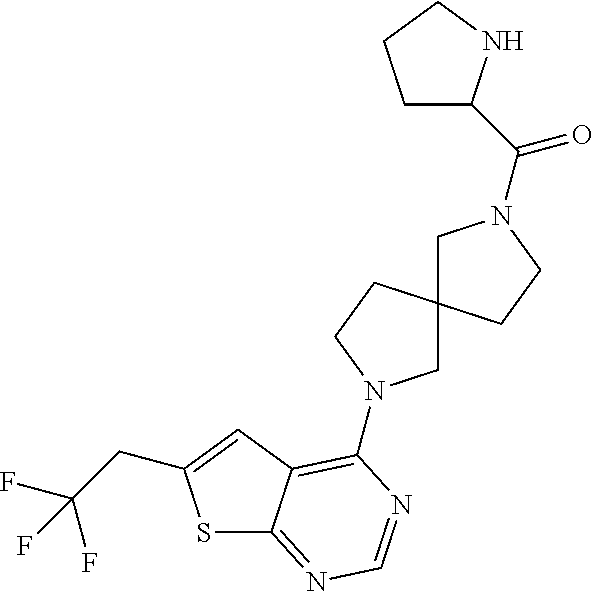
S1C2=NC=NC(N3CC4(CC3)CN(C(=O)C3CCCN3)CC4)=C2C=C1CC(F)(F)F
